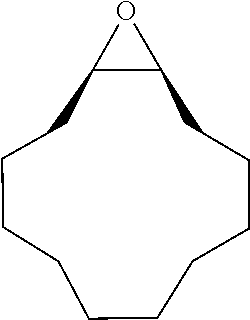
C1CCCC2C(CCCCCC1)O2
